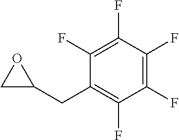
C1(F)=C(F)C(F)=C(CC2OC2)C(F)=C1F
